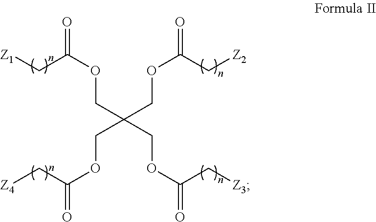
C(COC(C[Z2])=O)(COC(C[Z1])=O)(COC(C[Z4])=O)COC(C[Z3])=O
